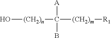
O[(CH2)n]C([A])([(CH2)m][R1])B
